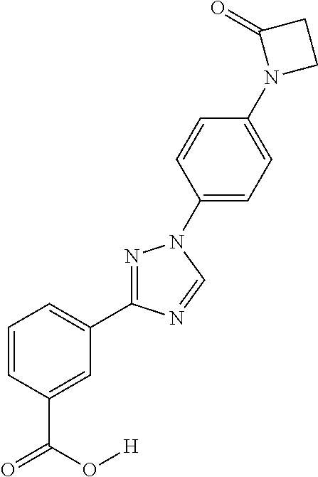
C1=CC=C(C2=NN(C3=CC=C(N4CCC4=O)C=C3)C=N2)C=C1C(=O)O[H]
